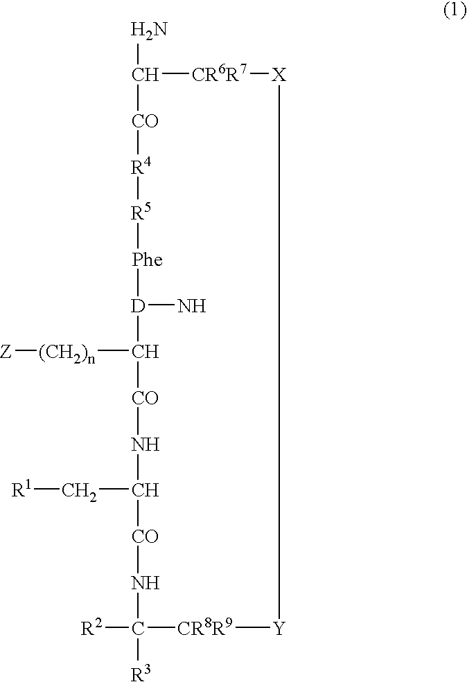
NC1[CO][R4][R5][Phe][D](N)C([(CH2)n][Z])[CO]NC(C[R1])[CO]NC([R3])([R2])[CR8R9][Y][X][CR6R7]1
